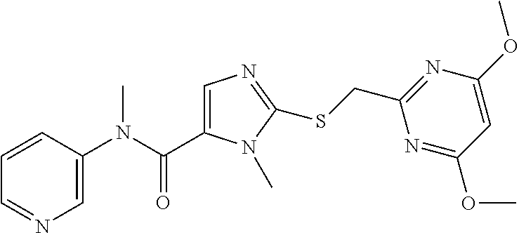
C1=CC(N(C(=O)C2=CN=C(SCC3=NC(OC)=CC(OC)=N3)N2C)C)=CN=C1
